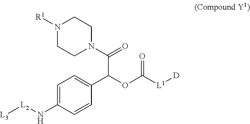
N1([R1])CCN(C(=O)C(OC([L1][D])=O)C2=CC=C(N[L2][L3])C=C2)CC1
